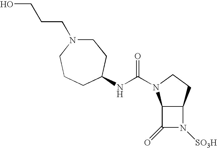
C12C(CCN1C(NC1CCCN(CCCO)CC1)=O)N([SO3H])C2=O
